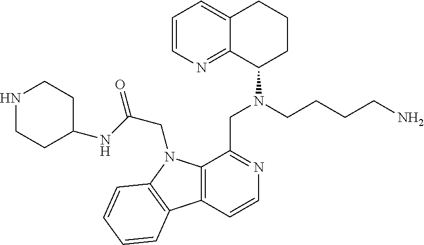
C1=CN=C2C(=C1)CCCC2N(CCCCN)CC1=NC=CC2=C1N(CC(=O)NC1CCNCC1)C1=C2C=CC=C1
